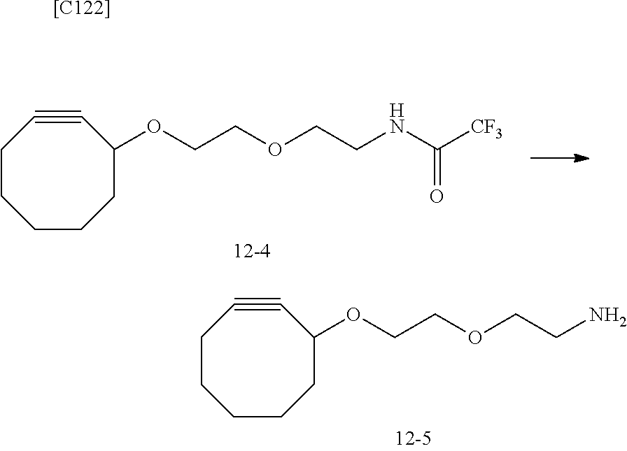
C1(OCCOCCNC([CF3])=O)C#CCCCCC1.C1(OCCOCCN)C#CCCCCC1.[[C122]]
